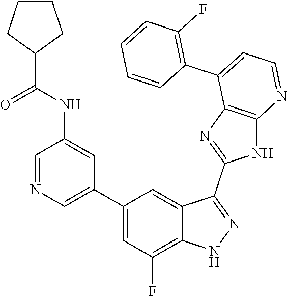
C1=NC=C(C2=CC(F)=C3C(=C2)C(C2=NC4=C(N2)N=CC=C4C2=C(F)C=CC=C2)=NN3)C=C1NC(=O)C1CCCC1
